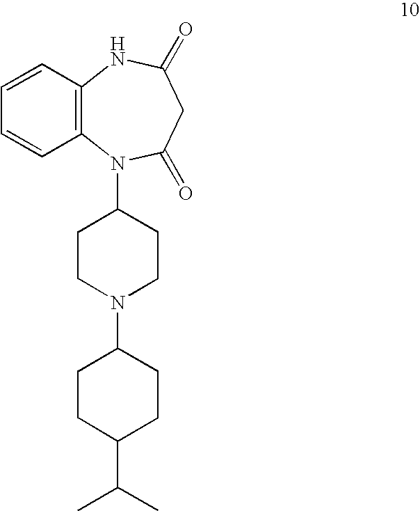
C1=CC2=C(C=C1)N(C1CCN(C3CCC(C(C)C)CC3)CC1)C(=O)CC(=O)N2
